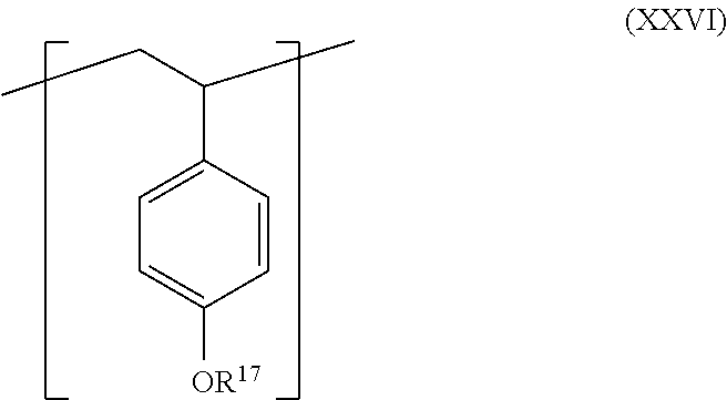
C1=CC(C(CC)C)=CC=C1[OR17]
